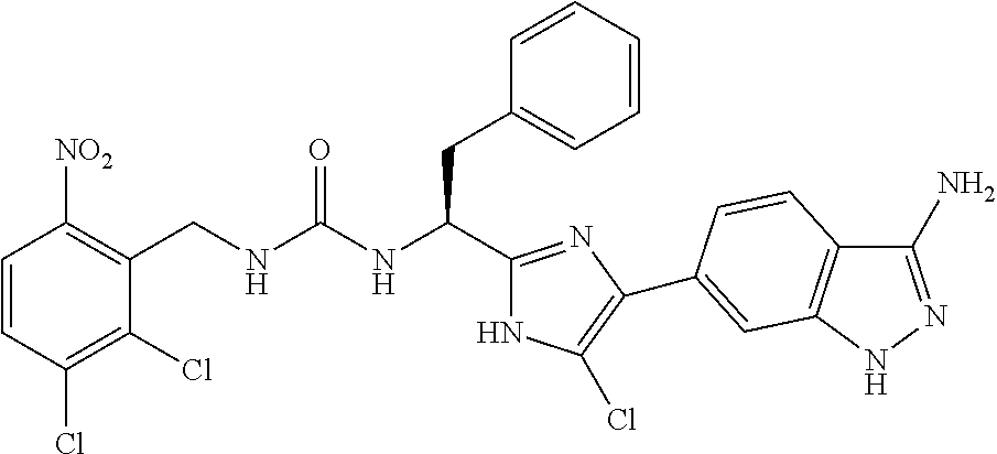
C(NC(CC1=CC=CC=C1)C1=NC(C2=CC3=C(C(N)=NN3)C=C2)=C(Cl)N1)(=O)NCC1=C([NO2])C=CC(Cl)=C1Cl
